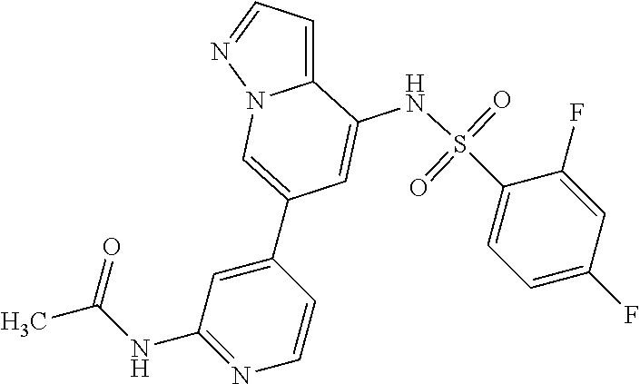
C1(NC(C)=O)=NC=CC(C2=CN3C(=CC=N3)C(NS(C3=CC=C(F)C=C3F)(=O)=O)=C2)=C1
